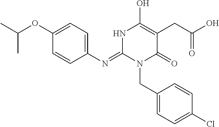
C1(N=C2N(CC3=CC=C(Cl)C=C3)C(=O)C(CC(O)=O)=C(O)N2)=CC=C(OC(C)C)C=C1
